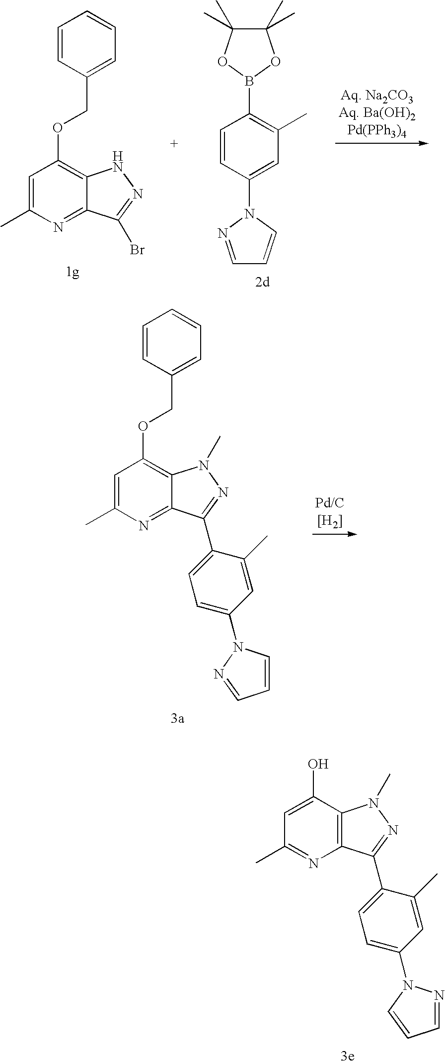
C1=CC(N2C=CC=N2)=CC(C)=C1B1OC(C)(C)C(C)(C)O1.C1=C(C)N=C2C(=C1OCC1=CC=CC=C1)NN=C2Br.C1=C(C)N=C2C(=C1OCC1=CC=CC=C1)N(C)N=C2C1=CC=C(N2C=CC=N2)C=C1C.C1=C(O)C2=C(N=C1C)C(C1=CC=C(N3N=CC=C3)C=C1C)=NN2C
